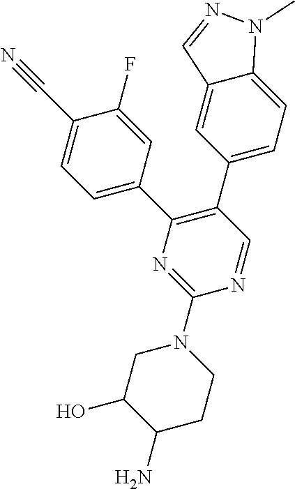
C1(N2CC(O)C(N)CC2)=NC(C2=CC=C(C#N)C(F)=C2)=C(C2=CC=C3C(=C2)C=NN3C)C=N1
